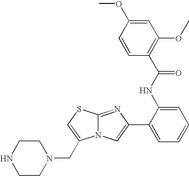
N12C(=NC(C3=CC=CC=C3NC(C3=C(OC)C=C(OC)C=C3)=O)=C1)SC=C2CN1CCNCC1
